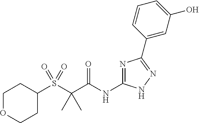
S(C(C(NC1=NC(C2=CC(O)=CC=C2)=NN1)=O)(C)C)(=O)(=O)C1CCOCC1
